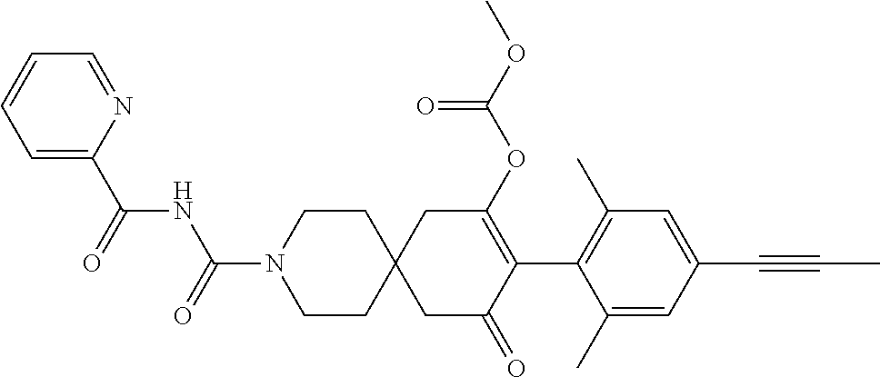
C1(C)=CC(C#CC)=CC(C)=C1C1=C(OC(OC)=O)CC2(CC1=O)CCN(C(=O)NC(C1=CC=CC=N1)=O)CC2
